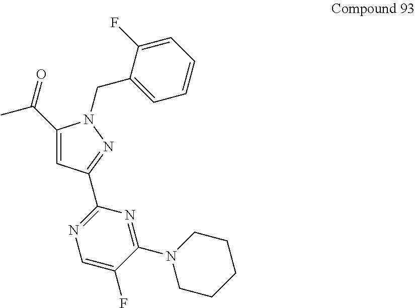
C(C1=CC(C2=NC=C(F)C(N3CCCCC3)=N2)=NN1CC1=CC=CC=C1F)(=O)C
